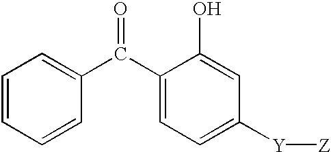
C1=CC=CC(C(C2=CC=C([Y][Z])C=C2O)=O)=C1
